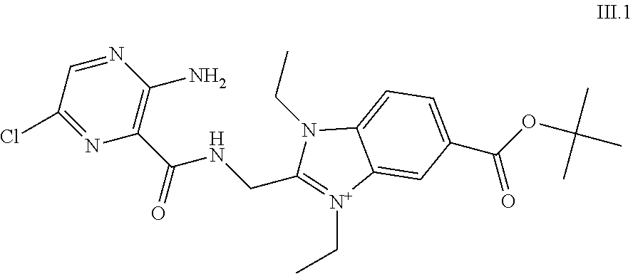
C1=NC(N)=C(C(NCC2=[N+](CC)C3=CC(C(OC(C)(C)C)=O)=CC=C3N2CC)=O)N=C1Cl
